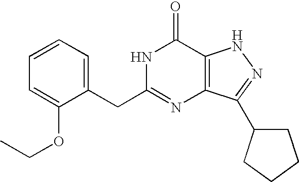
C1=C(CC2=NC3=C(C(=O)N2)NN=C3C2CCCC2)C(OCC)=CC=C1
